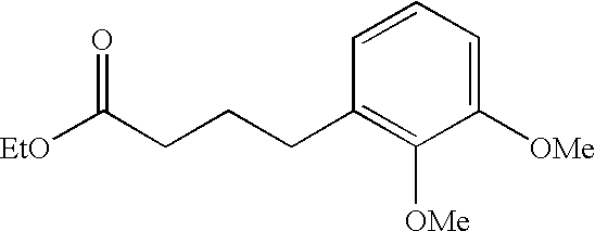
C1(CCCC([EtO])=O)=C([OMe])C([OMe])=CC=C1
